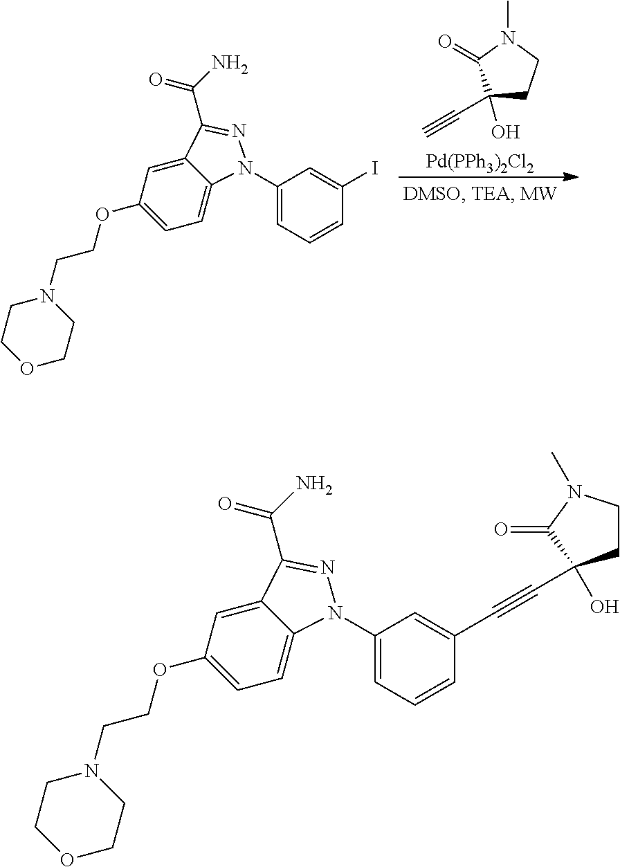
C1(O)(C#C)CCN(C)C1=O.[Pd(PPh3)2Cl2].C12=CC(OCCN3CCOCC3)=CC=C1N(C1=CC=CC(I)=C1)N=C2C(N)=O.C12=CC(OCCN3CCOCC3)=CC=C1N(C1=CC=CC(C#CC3(O)CCN(C)C3=O)=C1)N=C2C(N)=O
